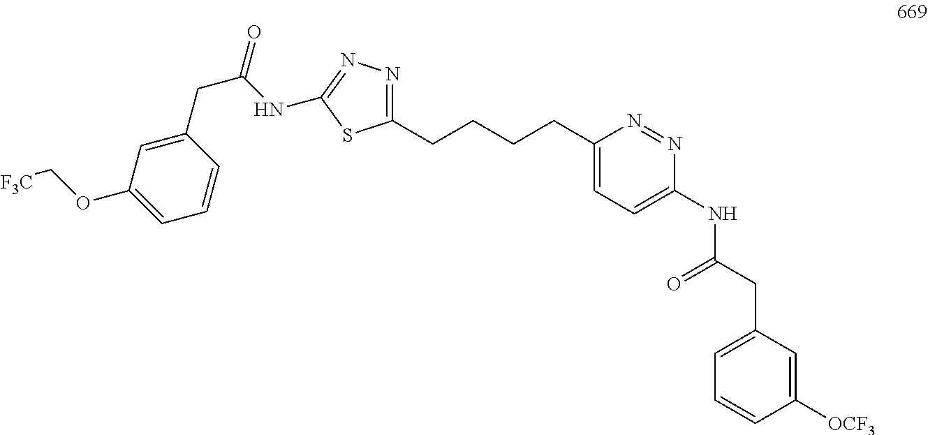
N1=C(CCCCC2=CC=C(NC(CC3=CC=CC([OCF3])=C3)=O)N=N2)SC(NC(=O)CC2=CC(OC[F3C])=CC=C2)=N1
